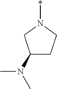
C1(N(C)C)CCN(*)C1
